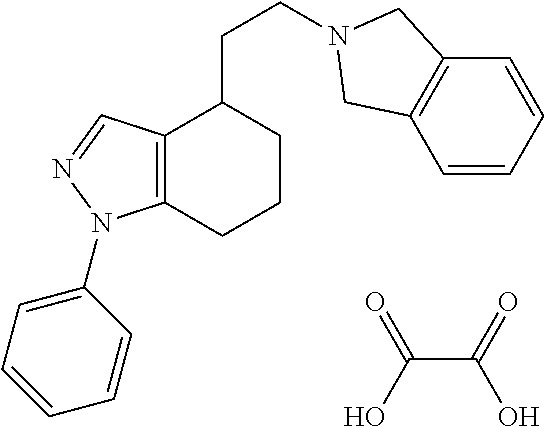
C12=C(CCCC1CCN1CC3=C(C=CC=C3)C1)N(C1=CC=CC=C1)N=C2.C(C(=O)O)(O)=O
